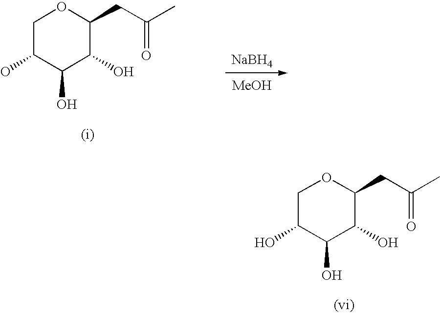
C1(O)C(O)C(CC(C)=O)OCC1O.C1(O)C(O)C(CC(C)=O)OCC1O.[NaBH4].[MeOH]
